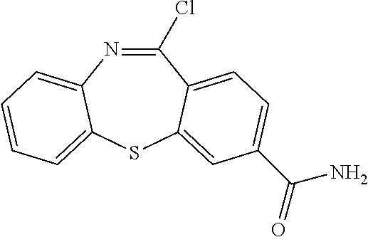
C1(Cl)=NC2=CC=CC=C2SC2=CC(C(N)=O)=CC=C12
